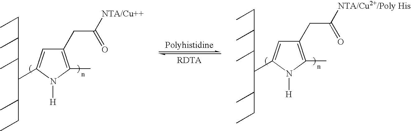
C1(CC(=O)[NTA/Cu++])=C(C)N([H])C(C(C(C)C(C)CC)C(C)CC)=C1.C1(CC(=O)[NTA/Cu2+/Poly His])=C(C)N([H])C(C(C(C)C(C)CC)C(C)CC)=C1
